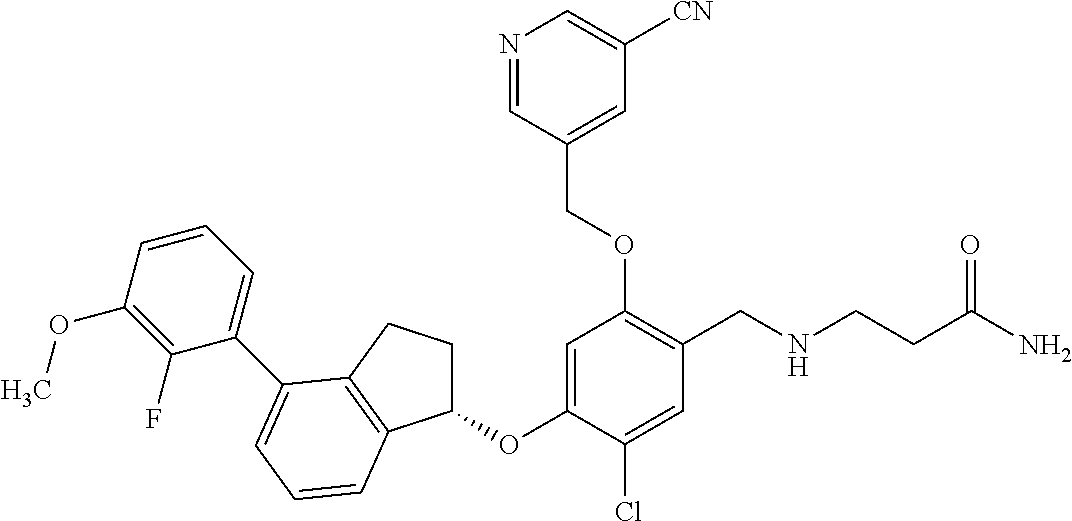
C1=C(OC2CCC3=C2C=CC=C3C2=CC=CC(OC)=C2F)C(Cl)=CC(CNCCC(N)=O)=C1OCC1=CC([CN])=CN=C1
